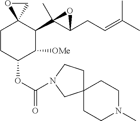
C1CC(OC(=O)N2CCC3(CCN(C)CC3)C2)C([OMe])C(C2(C)C(CC=C(C)C)O2)C12OC2
